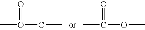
O(=O)(CC)C.C(OC)(=O)C
